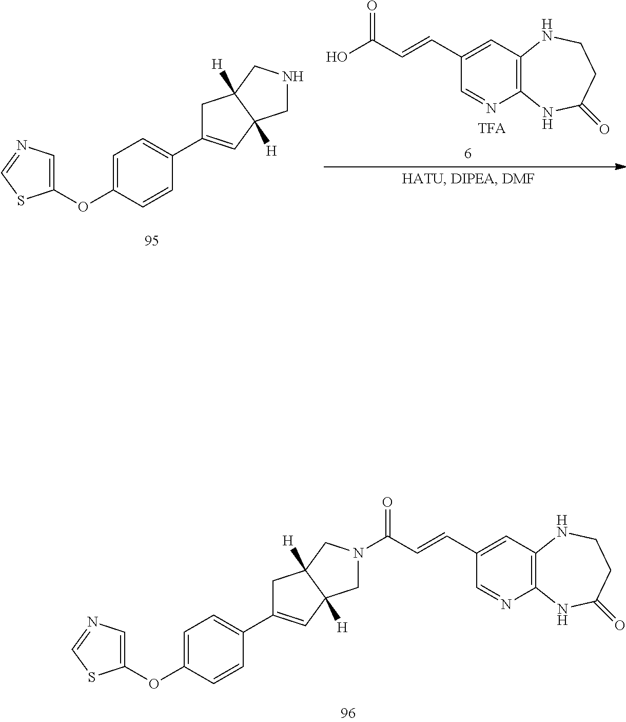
C1C(C2=CC=C(OC3=CN=CS3)C=C2)=CC2([H])C1([H])CNC2.C1(C=CC(=O)O)=CC2=C(N=C1)NC(=O)CCN2.O(C1=CC=C(C2=CC3([H])C([H])(C2)CN(C(C=CC2=CC4=C(N=C2)NC(=O)CCN4)=O)C3)C=C1)C1=CN=CS1
